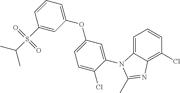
C1=C2C(=C(Cl)C=C1)N=C(C)N2C1=CC(OC2=CC=CC(S(C(C)C)(=O)=O)=C2)=CC=C1Cl
